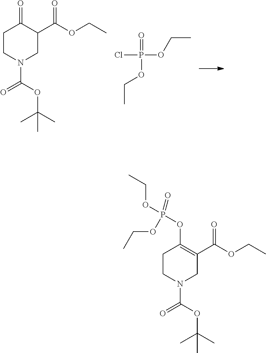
C1CN(C(=O)OC(C)(C)C)CC(C(=O)OCC)C1=O.ClP(=O)(OCC)OCC.C1CN(C(=O)OC(C)(C)C)CC(C(=O)OCC)=C1OP(=O)(OCC)OCC
